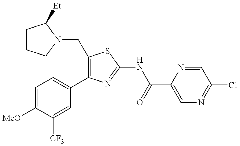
C1(CN2CCCC2[Et])=C(C2=CC=C([MeO])C([CF3])=C2)N=C(NC(C2=CN=C(Cl)C=N2)=O)S1
